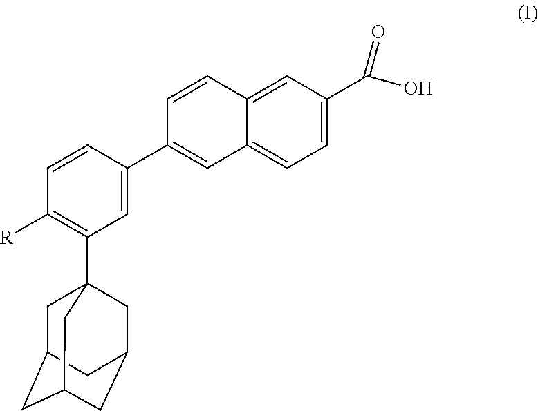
C1=CC2=CC(C(O)=O)=CC=C2C=C1C1=CC(C23CC4CC(CC(C2)C4)C3)=C([R])C=C1
